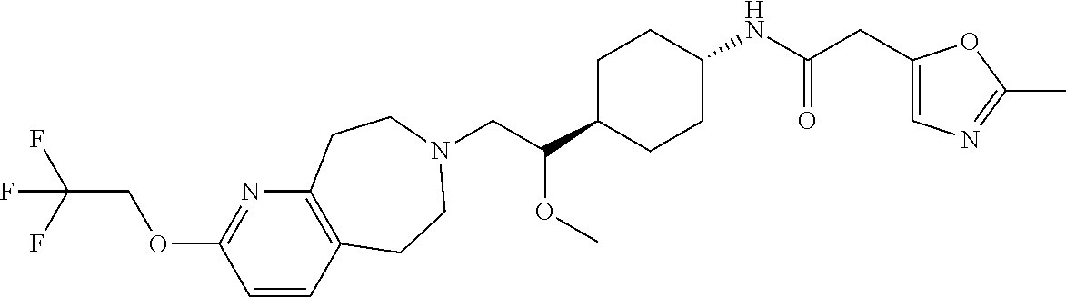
C(C(C1CCC(NC(CC2=CN=C(C)O2)=O)CC1)OC)N1CCC2=C(N=C(OCC(F)(F)F)C=C2)CC1
